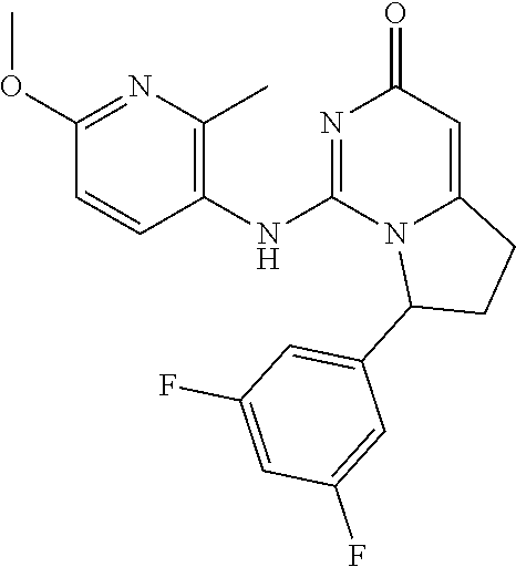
C1(NC2=NC(=O)C=C3N2C(C2=CC(F)=CC(F)=C2)CC3)=C(C)N=C(OC)C=C1
